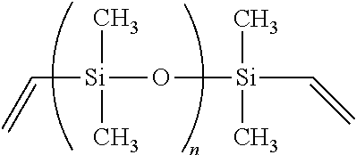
C([Si](O[Si](C=C)(C)C)(C)C)=C
